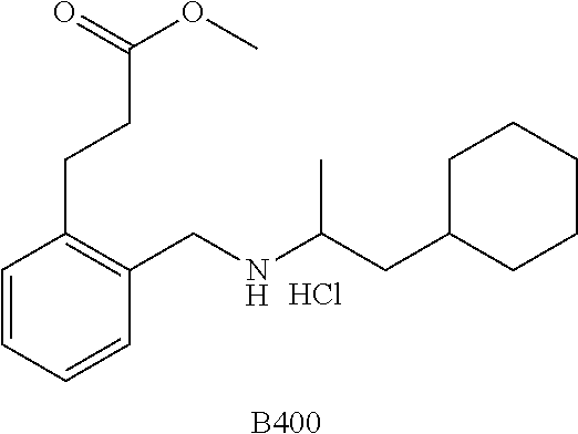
[B400].C1=CC=CC(CNC(CC2CCCCC2)C)=C1CCC(OC)=O.Cl
